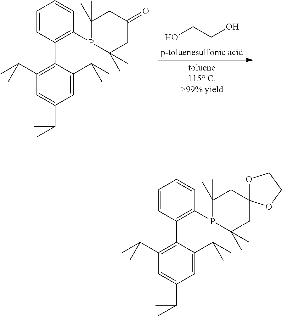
C1=CC(C2=C(C(C)C)C=C(C(C)C)C=C2C(C)C)=C(P2C(C)(C)CC(=O)CC2(C)C)C=C1.OCCO.C1=CC(C2=C(C(C)C)C=C(C(C)C)C=C2C(C)C)=C(P2C(C)(C)CC3(CC2(C)C)OCCO3)C=C1
